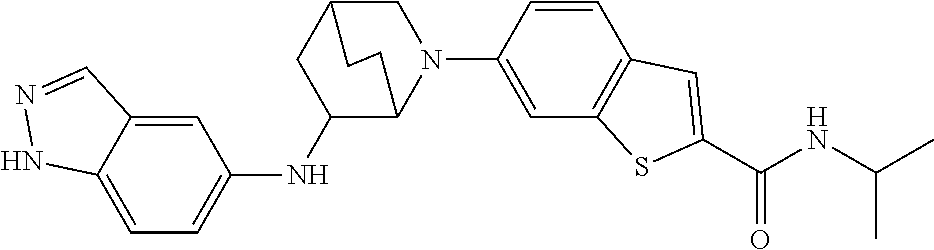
C12=CC=C(NC3C4N(C5=CC6=C(C=C5)C=C(C(NC(C)C)=O)S6)CC(C3)CC4)C=C1C=NN2
